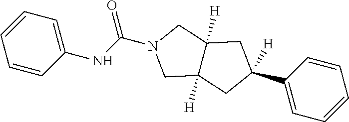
C(N1CC2([H])C([H])(C1)CC(C1=CC=CC=C1)([H])C2)(NC1=CC=CC=C1)=O
